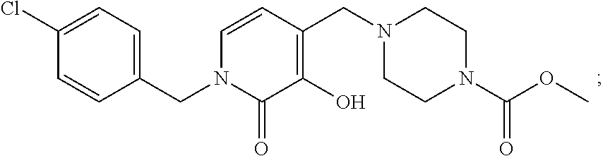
C1=CC(CN2C(=O)C(O)=C(CN3CCN(C(OC)=O)CC3)C=C2)=CC=C1Cl
